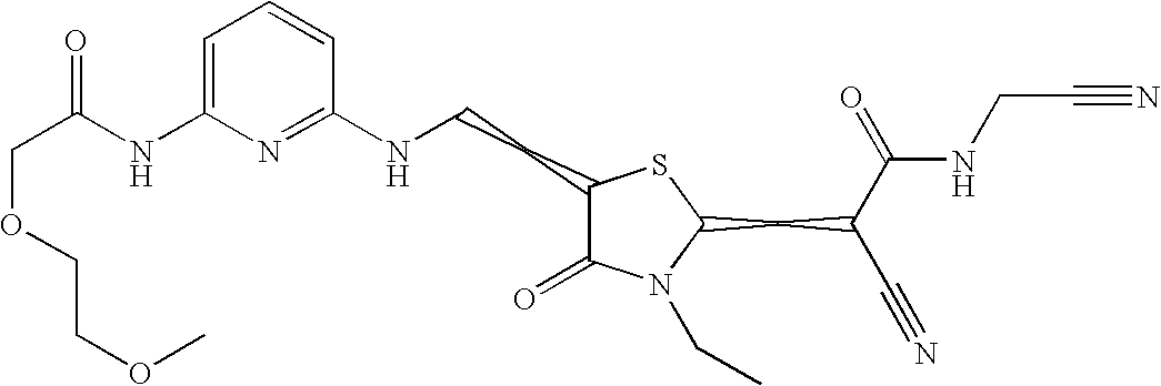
C1=C(NC(COCCOC)=O)N=C(NCCC2C(=O)N(CC)C(CC(C#N)C(=O)NCC#N)S2)C=C1
